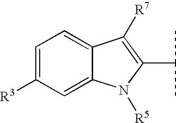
C1=C([R3])C=C2C(=C1)C([R7])=C(C(C)C)N2[R5]
